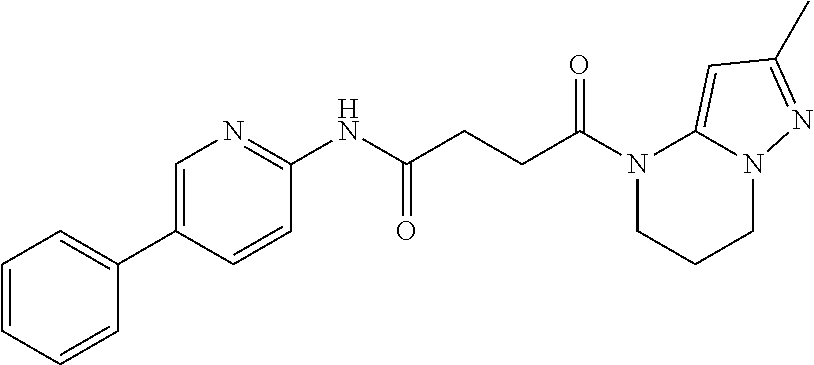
N1(C(CCC(NC2=NC=C(C3=CC=CC=C3)C=C2)=O)=O)CCCN2C1=CC(C)=N2
